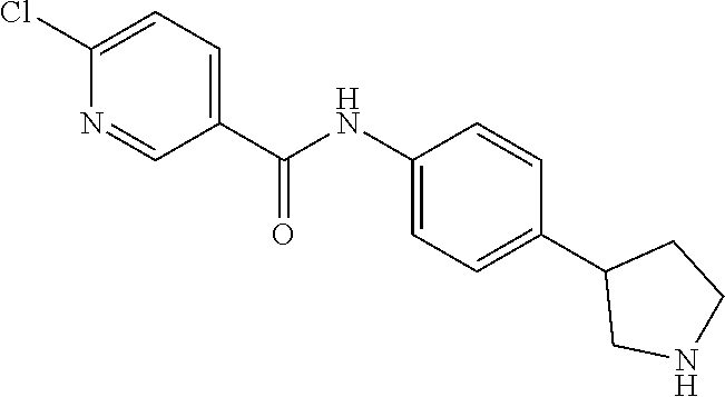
C1(NC(C2=CC=C(Cl)N=C2)=O)=CC=C(C2CNCC2)C=C1
